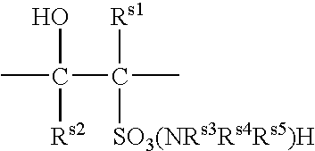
CC(C(C)([Rs1])[SO3(NRs3Rs4Rs5)H])(O)[Rs2]
